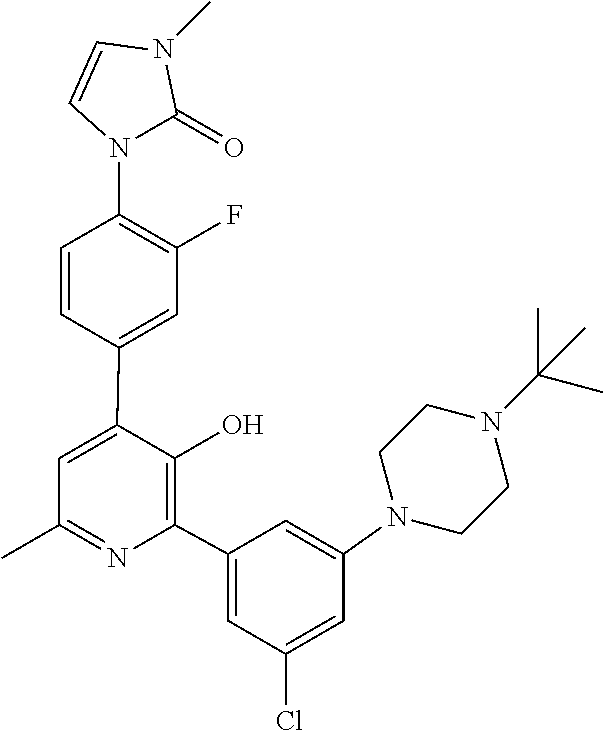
C1(C2=CC(C)=NC(C3=CC(Cl)=CC(N4CCN(C(C)(C)C)CC4)=C3)=C2O)=CC(F)=C(N2C(=O)N(C)C=C2)C=C1
